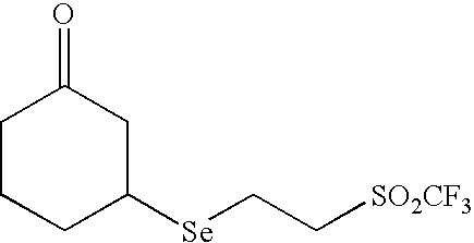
[SO2CF3]CC[Se]C1CC(=O)CCC1
